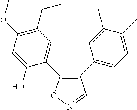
C1(C2=CC=C(C)C(C)=C2)=C(C2=CC(CC)=C(OC)C=C2O)ON=C1
